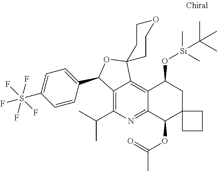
C12=C(C(C)C)N=C3C(=C1C1(OC2C2=CC=C(S(F)(F)(F)(F)F)C=C2)CCOCC1)C(O[Si](C)(C)C(C)(C)C)CC1(C3OC(=O)C)CCC1
